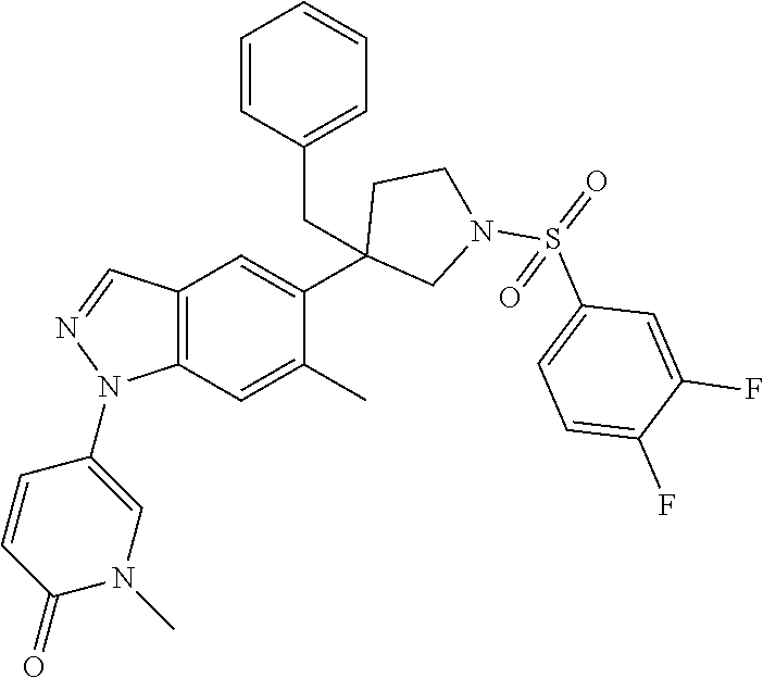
C1(C2=CC3=C(C=C2C)N(C2=CN(C)C(=O)C=C2)N=C3)(CC2=CC=CC=C2)CN(S(=O)(C2=CC=C(F)C(F)=C2)=O)CC1
